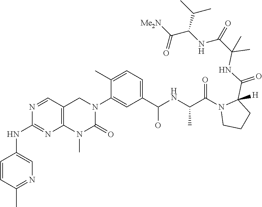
C1=CC(C)=NC=C1NC1=NC2=C(C=N1)CN(C1=CC(C(NC(C(=O)N3CCCC3(C(NC(C(NC(C([Me2N])=O)C(C)C)=O)(C)C)=O)[H])C)O)=CC=C1C)C(=O)N2C
